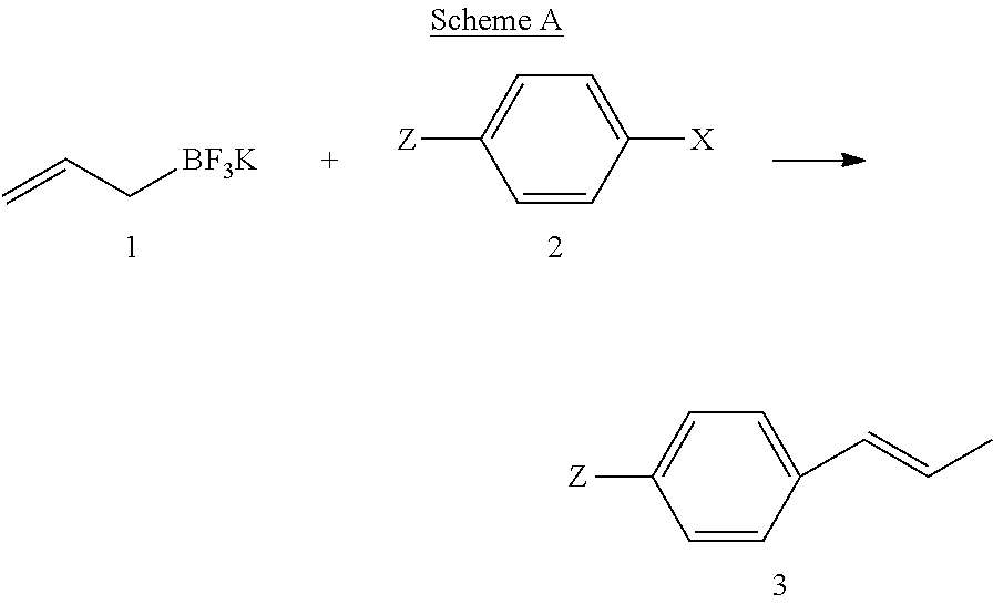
C=CC[BF3K].[Z]C1=CC=C([X])C=C1.[Z]C1=CC=C(C=CC)C=C1
